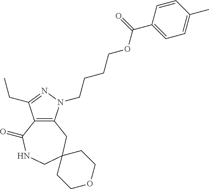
C12=C(CC3(CNC1=O)CCOCC3)N(CCCCOC(C1=CC=C(C)C=C1)=O)N=C2CC
